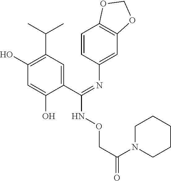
C1(O)=C(C(C)C)C=C(C(=NC2=CC3=C(C=C2)OCO3)NOCC(=O)N2CCCCC2)C(O)=C1
